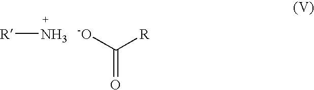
[R]N.C(=O)([-O])[R]
